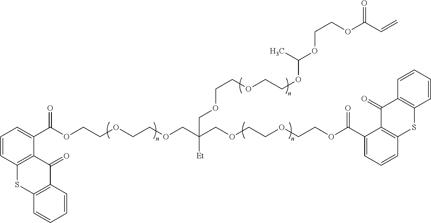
C(C(COCCOCCOC(C1=CC=CC2=C1C(=O)C1=C(S2)C=CC=C1)=O)(COCCOCCOC(OCCOC(C=C)=O)C)[Et])OCCOCCOC(C1=CC=CC2=C1C(=O)C1=C(S2)C=CC=C1)=O
